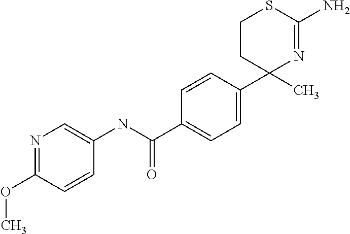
C1CC(C2=CC=C(C(NC3=CN=C(OC)C=C3)=O)C=C2)(C)N=C(N)S1
